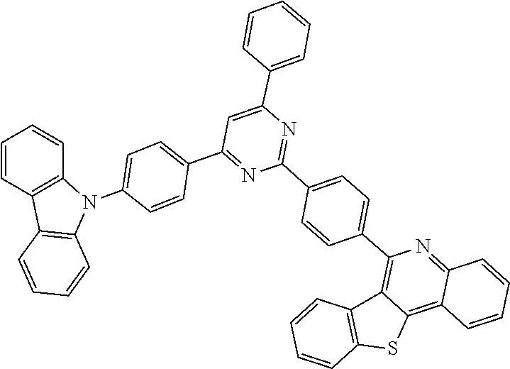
C1=CC2=C(C3=C(N2C2=CC=C(C4=NC(C5=CC=C(C6=C7C(=C8C(=N6)C=CC=C8)SC6=C7C=CC=C6)C=C5)=NC(C5=CC=CC=C5)=C4)C=C2)C=CC=C3)C=C1
